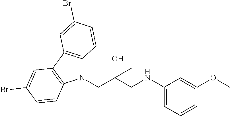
N1(CC(CNC2=CC=CC(OC)=C2)(O)C)C2=C(C3=C1C=CC(Br)=C3)C=C(Br)C=C2
